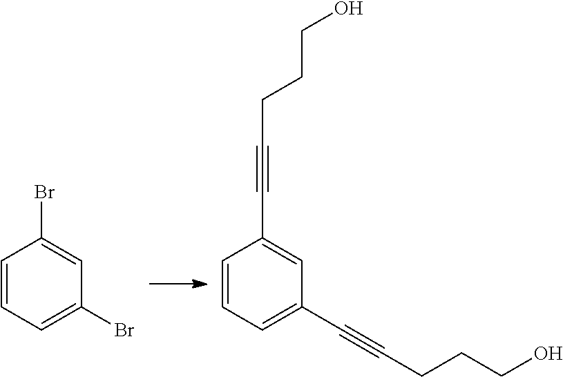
C1=CC=C(Br)C=C1Br.C1=CC=C(C#CCCCO)C=C1C#CCCCO
